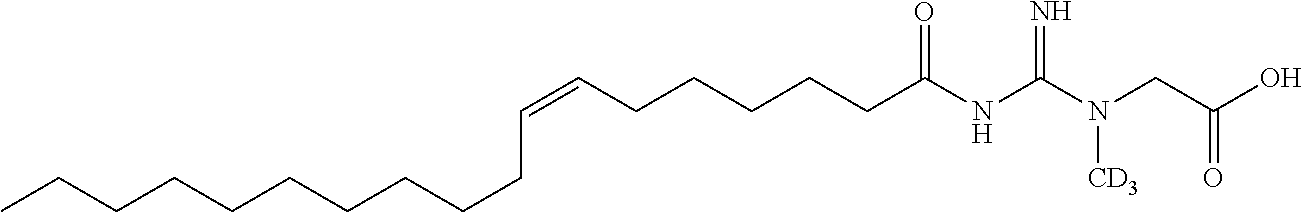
C(CCCC(NC(N(CC(O)=O)[CD3])=N)=O)CC=CCCCCCCCCCC
